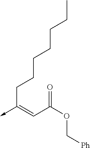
C(C(OC[Ph])=O)=C(->C)CCCCCCC
